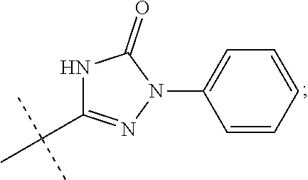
C1=CC=CC=C1N1C(=O)NC(C(C)(C)C)=N1
